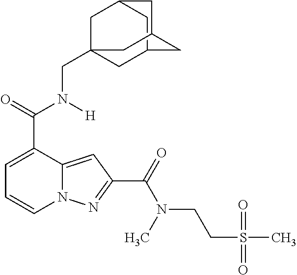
C1=C(C(=O)N([H])CC23CC4CC(C2)CC(C4)C3)C2=CC(C(=O)N(C)CCS(C)(=O)=O)=NN2C=C1
